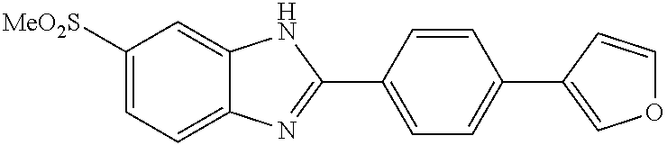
C1([MeO2S])=CC=C2C(=C1)NC(C1=CC=C(C3=COC=C3)C=C1)=N2
